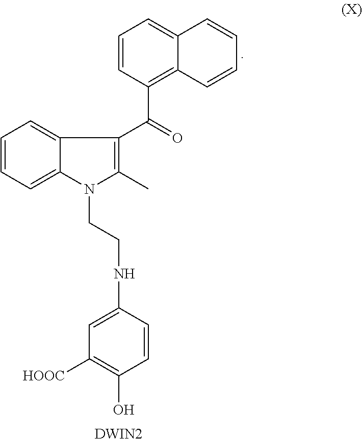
C1=CC(C(=O)C2=C(C)N(CCNC3=CC([HOOC])=C(O)C=C3)C3=CC=CC=C32)=C2C(=C1)C=CC=C2.[DWIN2]
